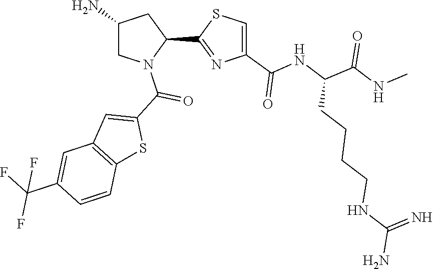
C1(C2=NC(C(=O)NC(C(NC)=O)CCCCNC(N)=N)=CS2)CC(N)CN1C(C1=CC2=C(S1)C=CC(C(F)(F)F)=C2)=O
